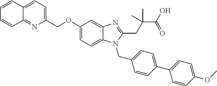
C1(COC2=CC=C3C(=C2)N=C(CC(C(O)=O)(C)C)N3CC2=CC=C(C3=CC=C(OC)C=C3)C=C2)=CC=C2C(=N1)C=CC=C2
